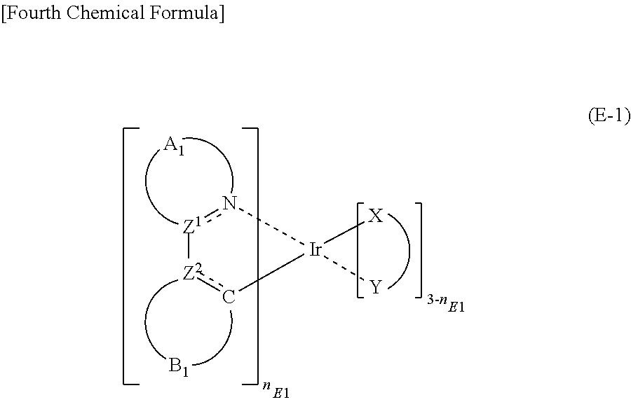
[Z1]1n[Ir]([X])([Y])c[Z2]1.[A1].[B1]
